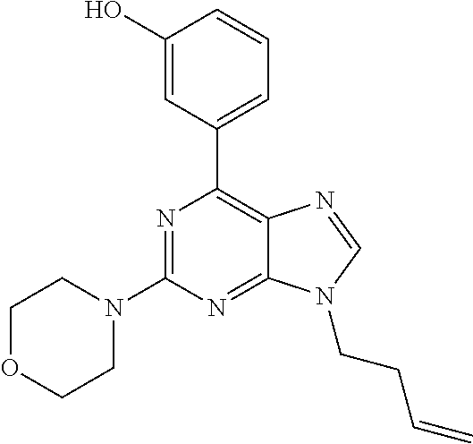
N1=C(N2CCOCC2)N=C2C(=C1C1=CC=CC(O)=C1)N=CN2CCC=C
